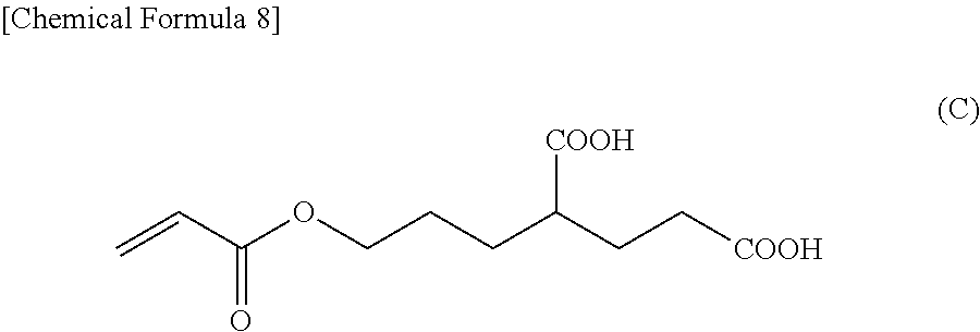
C=CC(OCCCC(CC[COOH])[COOH])=O
